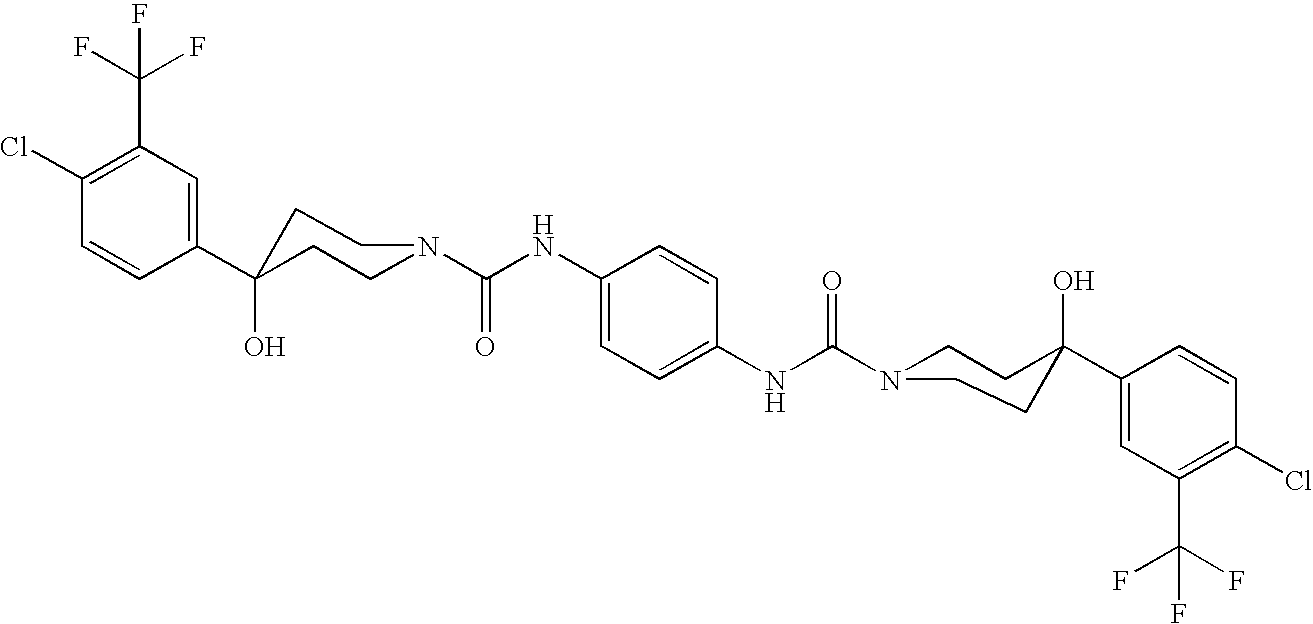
C1(C2(O)CCN(C(NC3=CC=C(NC(N4CCC(C5=CC(C(F)(F)F)=C(Cl)C=C5)(O)CC4)=O)C=C3)=O)CC2)=CC(C(F)(F)F)=C(Cl)C=C1
